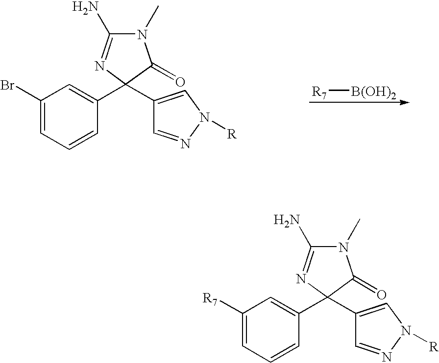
C1(Br)=CC=CC(C2(C3=CN([R])N=C3)N=C(N)N(C)C2=O)=C1.[R7][B(OH)2].C1([R7])=CC=CC(C2(C3=CN([R])N=C3)N=C(N)N(C)C2=O)=C1
